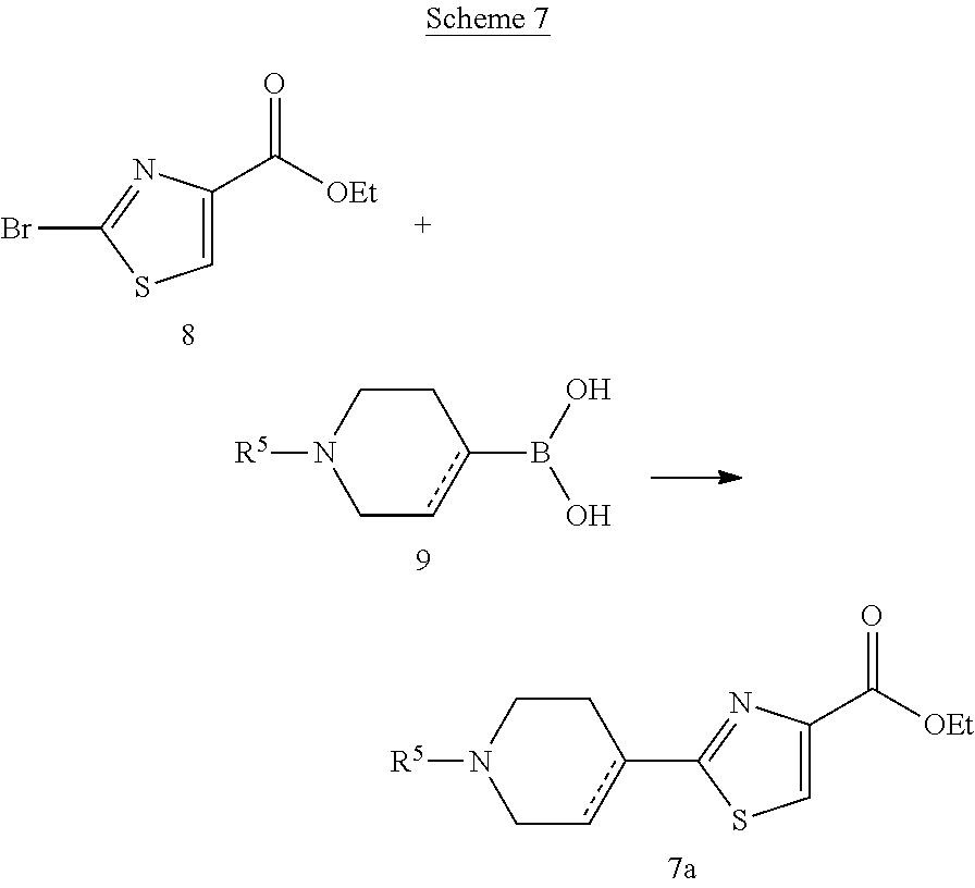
c1(C2=NC(C([OEt])=O)=CS2)cCN([R5])CC1.BrC1=NC(C([OEt])=O)=CS1.c1(B(O)O)cCN([R5])CC1
